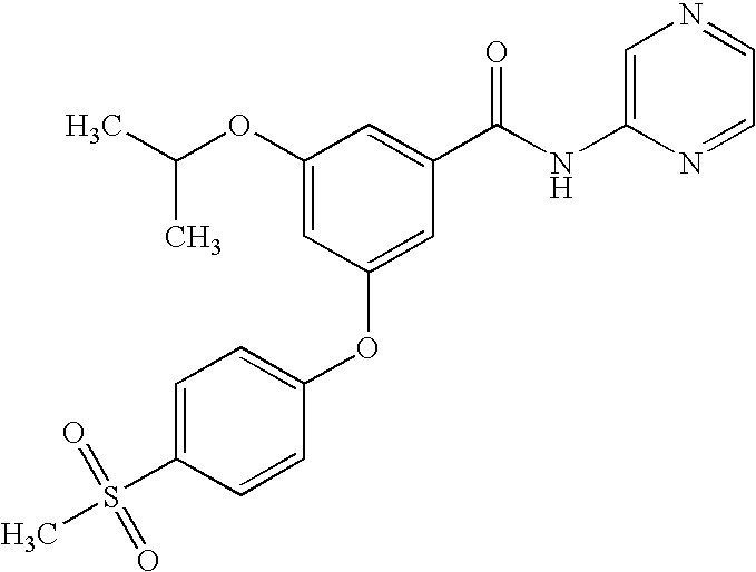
CC(OC1=CC(OC2=CC=C(S(C)(=O)=O)C=C2)=CC(C(NC2=CN=CC=N2)=O)=C1)C
